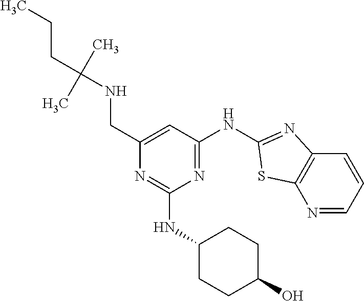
C(C1=CC(NC2=NC3=C(N=CC=C3)S2)=NC(NC2CCC(O)CC2)=N1)NC(C)(C)CCC
